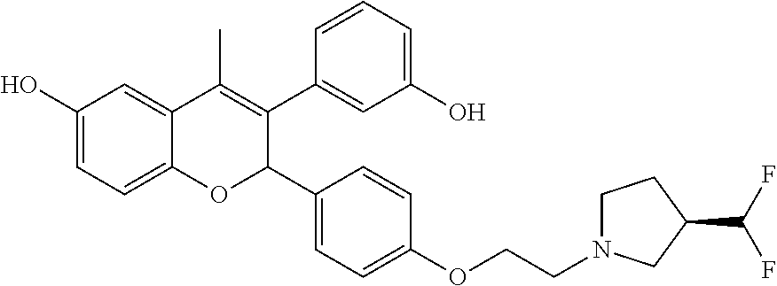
C1(O)=CC=C2C(=C1)C(C)=C(C1=CC(O)=CC=C1)C(C1=CC=C(OCCN3CCC(C(F)F)C3)C=C1)O2
